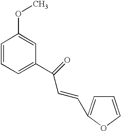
C1=CC=C(C(C=CC2=CC=CO2)=O)C=C1OC
